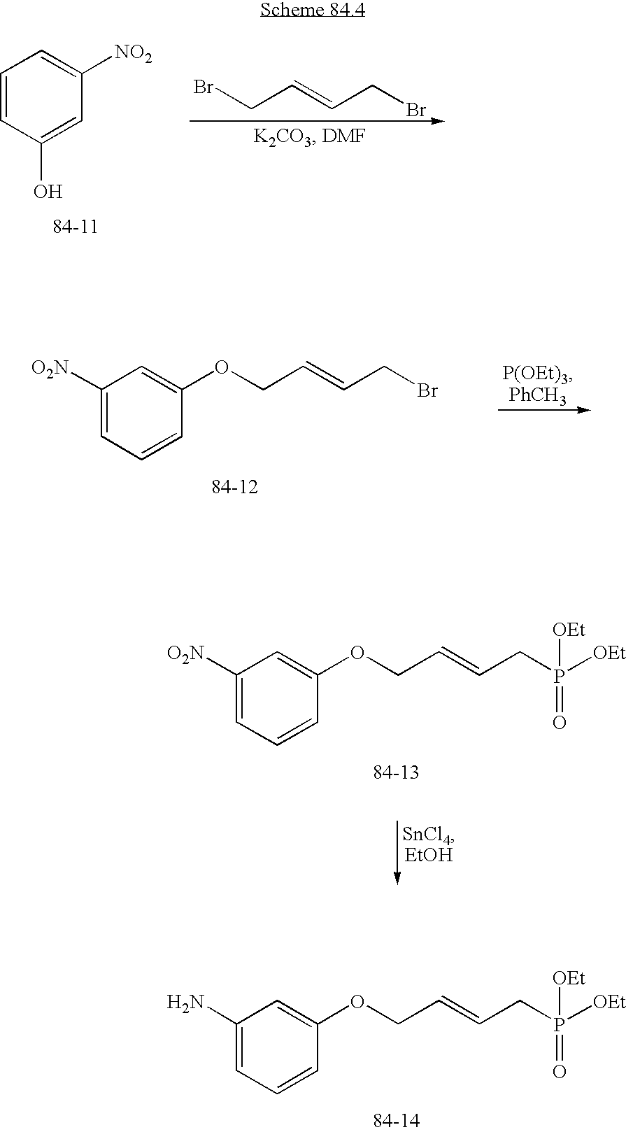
C1=CC(O)=CC([NO2])=C1.BrCC=CCBr.C1([O2N])=CC=CC(OCC=CCBr)=C1.C1([O2N])=CC=CC(OCC=CCP(=O)([OEt])[OEt])=C1.C1(N)=CC=CC(OCC=CCP(=O)([OEt])[OEt])=C1
